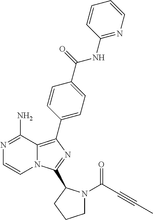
C12=C(C3=CC=C(C(=O)NC4=NC=CC=C4)C=C3)N=C(C3N(C(C#CC)=O)CCC3)N1C=CN=C2N
